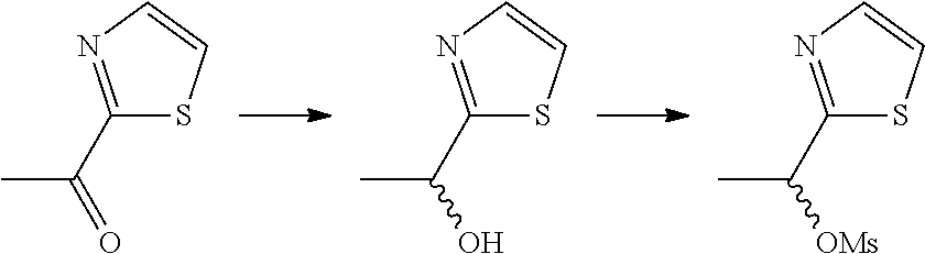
C1(C(=O)C)=NC=CS1.C1(C(O)C)=NC=CS1.C1(C([OMs])C)=NC=CS1
